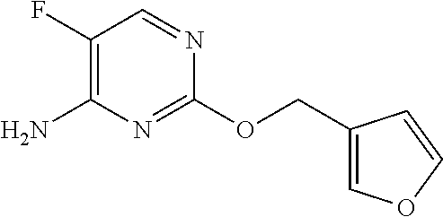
C1(F)=C(N)N=C(OCC2=COC=C2)N=C1
